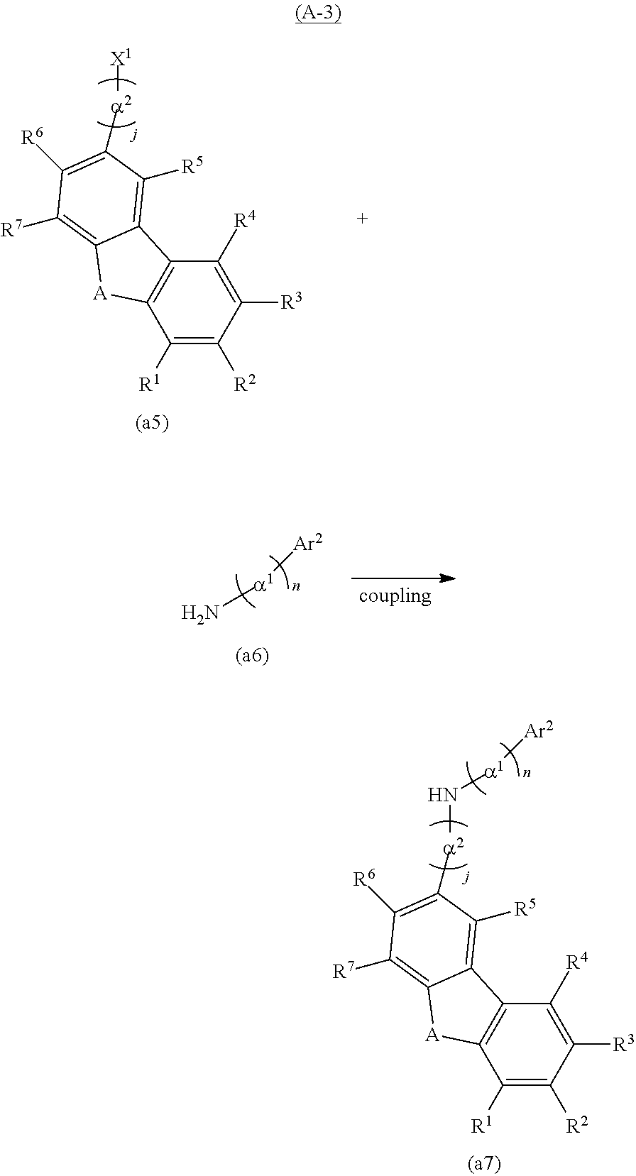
[a2]([X1])C1=C([R6])C([R7])=C2C(=C1[R5])C1=C(C([R1])=C([R2])C([R3])=C1[R4])[A]2.N[a1][Ar2].[a2](N[a1][Ar2])C1=C([R6])C([R7])=C2C(=C1[R5])C1=C(C([R1])=C([R2])C([R3])=C1[R4])[A]2
